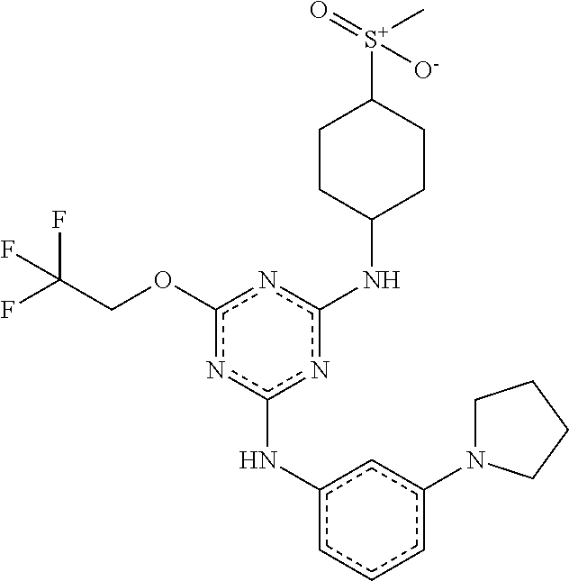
N(c1nc(Nc2cc(N3CCCC3)ccc2)nc(OCC(F)(F)F)n1)C1CCC([S+](=O)(C)[O-])CC1
